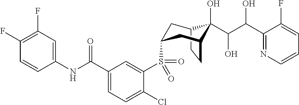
C12CCC(CC(S(C3=CC(C(NC4=CC(F)=C(F)C=C4)=O)=CC=C3Cl)(=O)=O)C1)C2(O)C(C(O)C1=NC=CC=C1F)O
